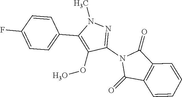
N1=C(N2C(=O)C3=C(C2=O)C=CC=C3)C(OO)=C(C2=CC=C(F)C=C2)N1C
